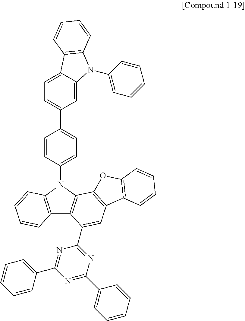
C12=C(N(C3=CC=C(C4=CC=C5C(=C4)N(C4=CC=CC=C4)C4=C5C=CC=C4)C=C3)C3=C1C(C1=NC(C4=CC=CC=C4)=NC(C4=CC=CC=C4)=N1)=CC1=C3OC3=C1C=CC=C3)C=CC=C2
